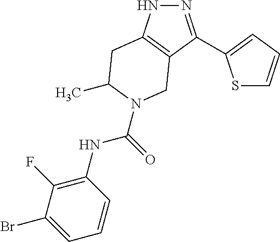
N1N=C(C2=CC=CS2)C2=C1CC(C)N(C(=O)NC1=C(F)C(Br)=CC=C1)C2
